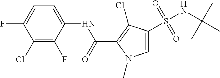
C1(Cl)=C(F)C(NC(C2=C(Cl)C(S(NC(C)(C)C)(=O)=O)=CN2C)=O)=CC=C1F
